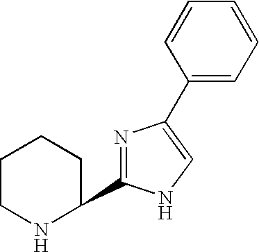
C1CNC(C2=NC(C3=CC=CC=C3)=CN2)CC1
